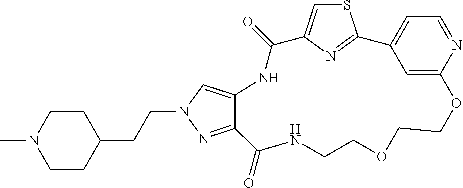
S1C=C2N=C1C1=CC=NC(=C1)OCCOCCNC(=O)C1=NN(CCC3CCN(C)CC3)C=C1NC2=O
